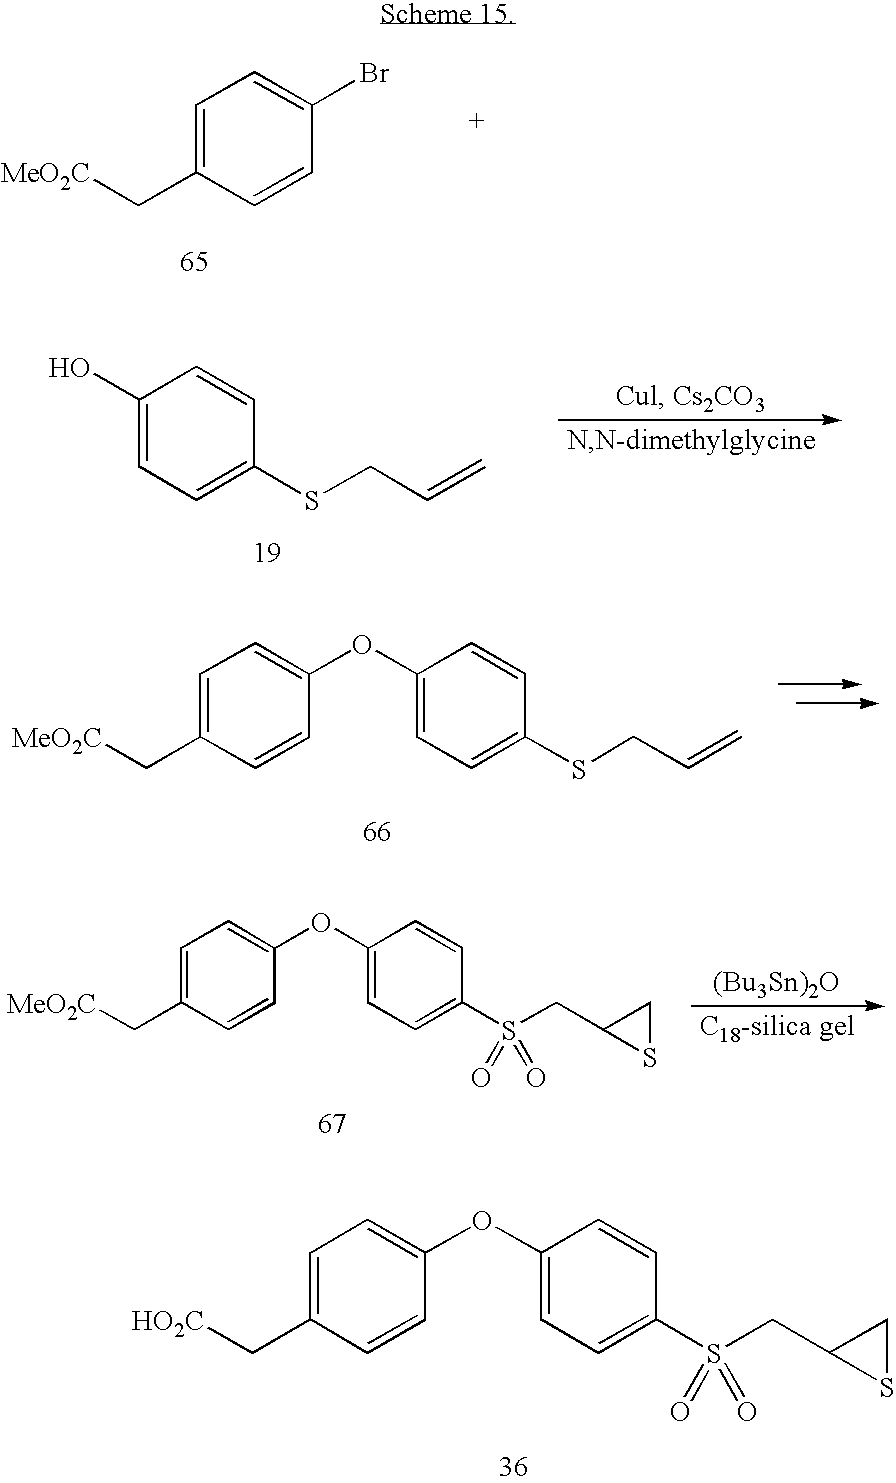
C1=C(C[MeO2C])C=CC(Br)=C1.C1(O)=CC=C(SCC=C)C=C1.C1(OC2=CC=C(C[MeO2C])C=C2)=CC=C(SCC=C)C=C1.C1(OC2=CC=C(C[MeO2C])C=C2)=CC=C(S(CC2SC2)(=O)=O)C=C1.[(Bu3Sn)2O].C1(OC2=CC=C(C[HO2C])C=C2)=CC=C(S(CC2SC2)(=O)=O)C=C1
